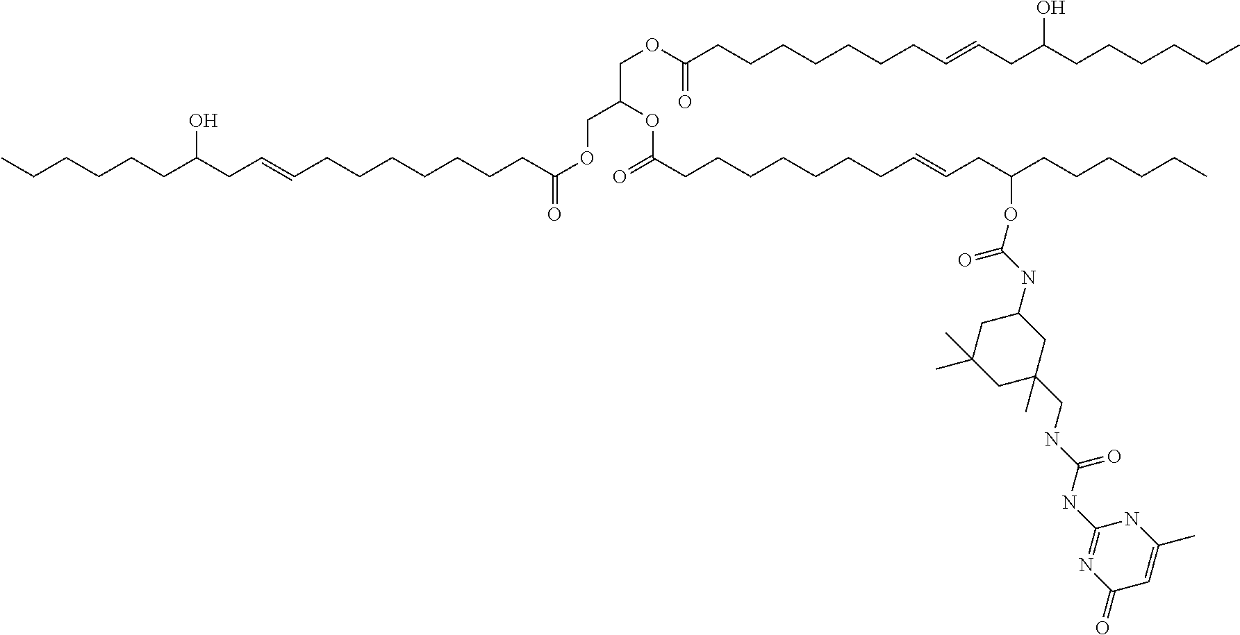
CCCCCCC(CC=CCCCCCCCC(OCC(COC(CCCCCCCC=CCC(CCCCCC)O)=O)OC(=O)CCCCCCCC=CCC(CCCCCC)OC(=O)NC1CC(C)(C)CC(C)(CNC(NC2=NC(=O)C=C(C)N2)=O)C1)=O)O
